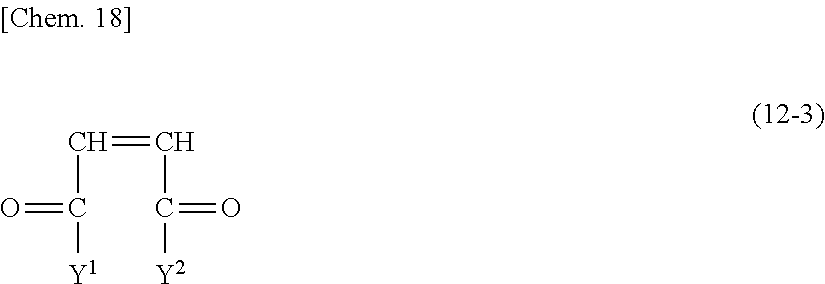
C(=CC(=O)[Y2])C([Y1])=O
